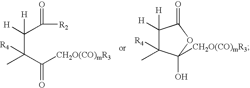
C(C([H])(C([R2])=O)[H])([R4])(C([CH2O(CO)mR3])=O)C.C1([H])([H])C([R4])(C)C([CH2O(CO)mR3])(O)OC1=O
